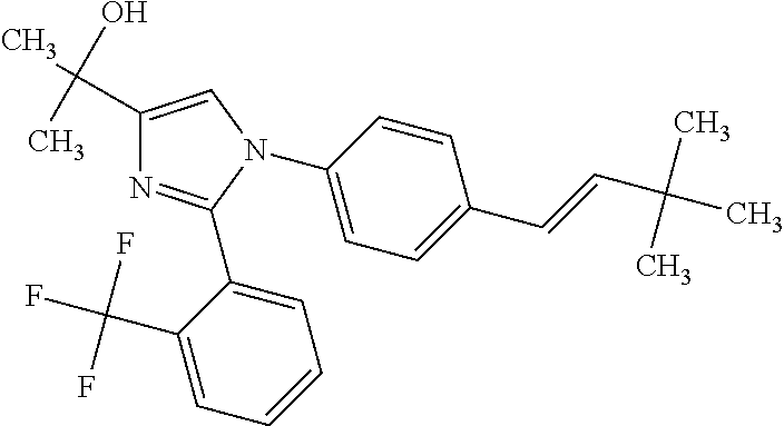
C1(C(O)(C)C)=CN(C2=CC=C(C=CC(C)(C)C)C=C2)C(C2=CC=CC=C2C(F)(F)F)=N1
